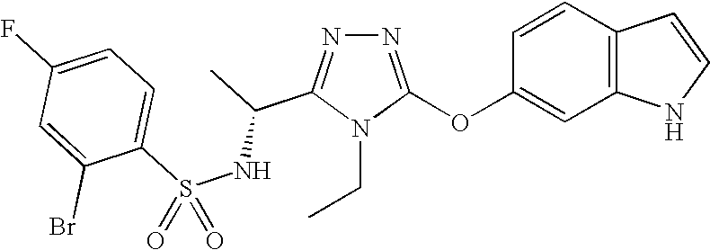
N1=C(OC2=CC3=C(C=C2)C=CN3)N(CC)C(C(C)NS(C2=CC=C(F)C=C2Br)(=O)=O)=N1
